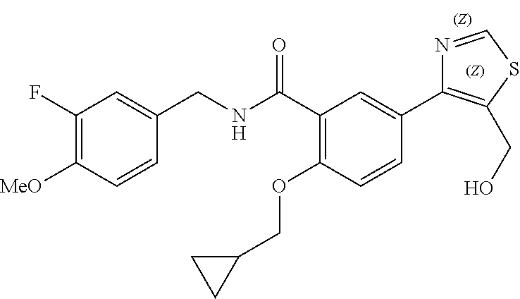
C1=CC([MeO])=C(F)C=C1CNC(C1=C(OCC2CC2)C=CC(C2=C(CO)SC=N2)=C1)=O
